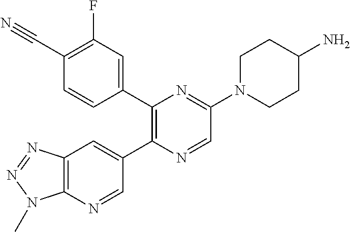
C1(C#N)=C(F)C=C(C2=C(C3=CC4=C(N=C3)N(C)N=N4)N=CC(N3CCC(N)CC3)=N2)C=C1
